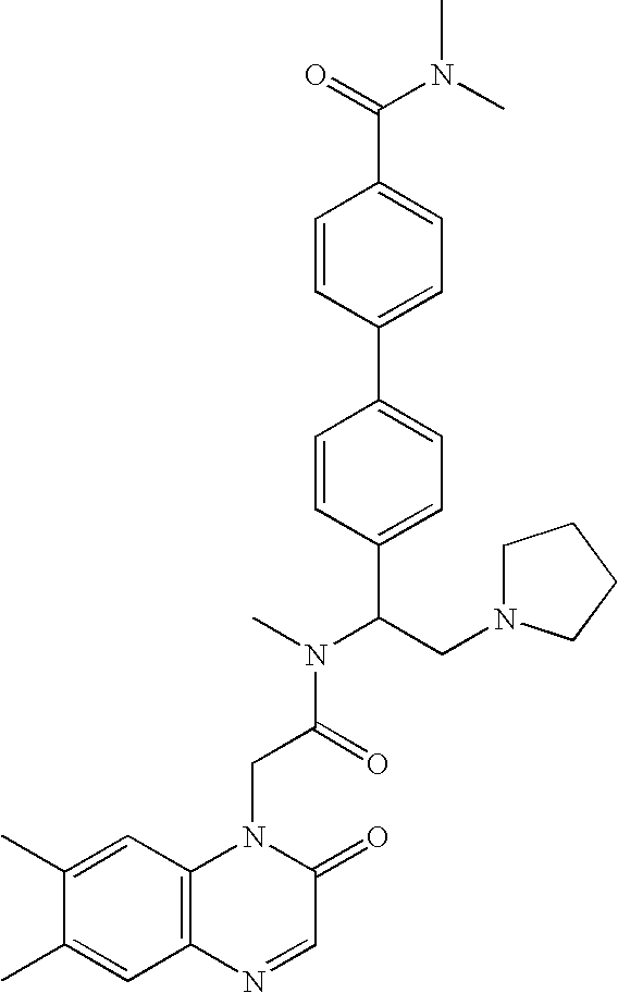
C(C(N(C)C(CN1CCCC1)C1=CC=C(C2=CC=C(C(=O)N(C)C)C=C2)C=C1)=O)N1C2=C(C=C(C)C(C)=C2)N=CC1=O
